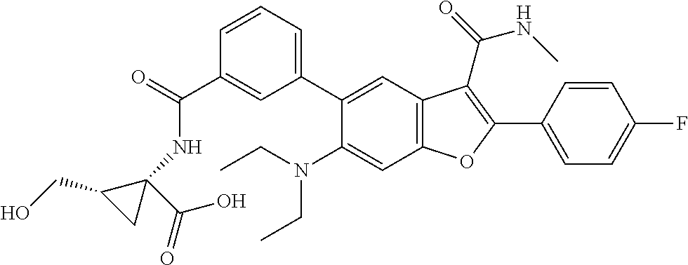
C1(C(=O)NC2(C(=O)O)C(CO)C2)=CC(C2=CC3=C(C=C2N(CC)CC)OC(C2=CC=C(F)C=C2)=C3C(=O)NC)=CC=C1
